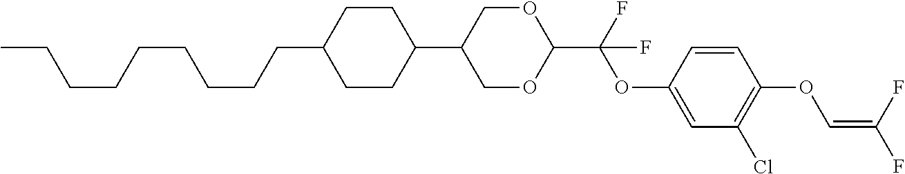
C1CC(C2COC(C(F)(OC3=CC(Cl)=C(OC=C(F)F)C=C3)F)OC2)CCC1CCCCCCCCC
